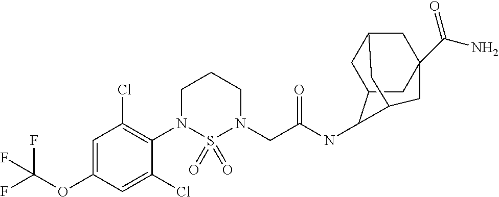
C1=C(OC(F)(F)F)C=C(Cl)C(N2S(=O)(=O)N(CC(NC3C4CC5CC(C(=O)N)(CC3C5)C4)=O)CCC2)=C1Cl
